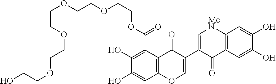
C1(O)=C(C(OCCOCCOCCOCCOCCO)=O)C2=C(C=C1O)OC=C(C1=C[MeN]C3=C(C1=O)C=C(O)C(O)=C3)C2=O
